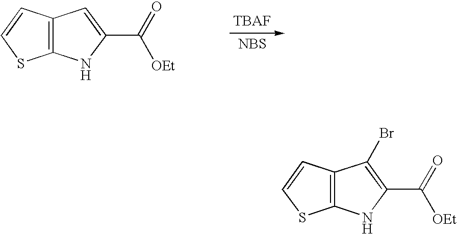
C12=C(C=CS1)C=C(C(=O)[OEt])N2.[NBS].C12=C(C=CS1)C(Br)=C(C(=O)[OEt])N2
